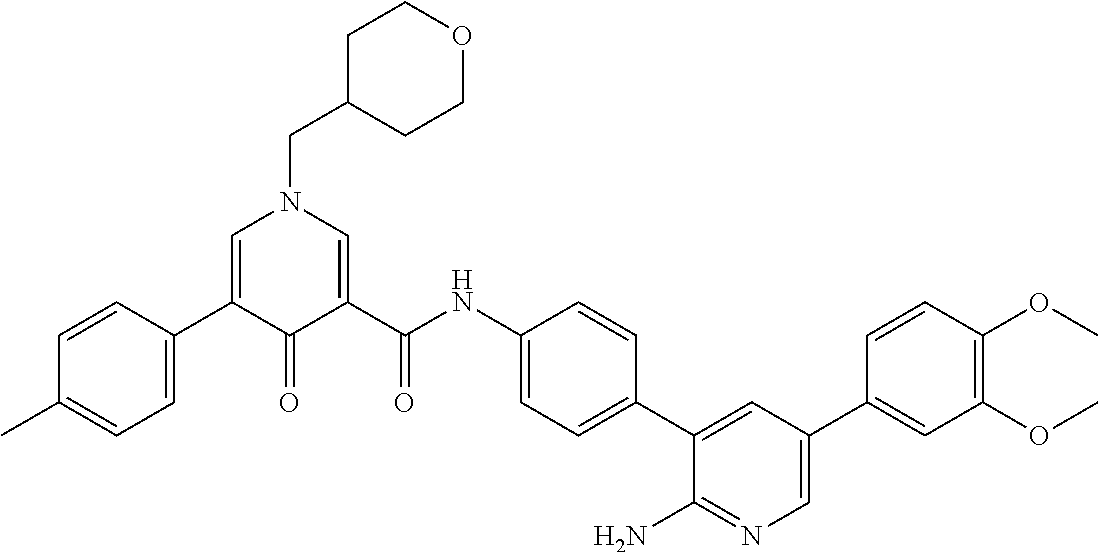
C1=C(C2=CC=C(C)C=C2)C(=O)C(C(NC2=CC=C(C3=CC(C4=CC(OC)=C(OC)C=C4)=CN=C3N)C=C2)=O)=CN1CC1CCOCC1
